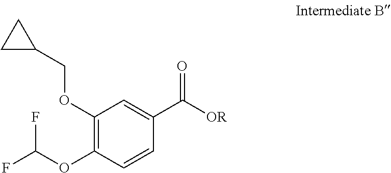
C1(OCC2CC2)=C(OC(F)F)C=CC(C([OR])=O)=C1
